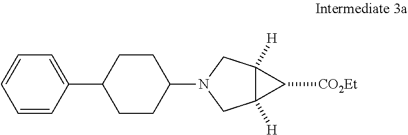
C1=CC(C2CCC(N3CC4([H])C([H])(C3)C4[CO2Et])CC2)=CC=C1
